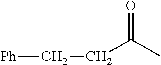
[Ph]CCC(C)=O
